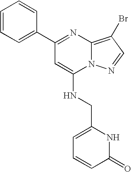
C1=CC=C(C2=NC3=C(Br)C=NN3C(NCC3=CC=CC(=O)N3)=C2)C=C1
